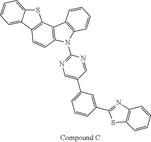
S1C2=CC=CC=C2C2=C1C1=C(C=C2)N(C2=NC=C(C3=CC=CC(C4=NC5=C(S4)C=CC=C5)=C3)C=N2)C2=C1C=CC=C2
